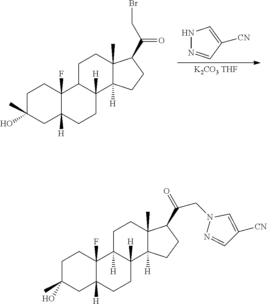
[K2CO3 THF].C12([H])C(F)(CCC(O)(C)C1)C1C([H])(CC2)C2([H])C(C)(CC1)C(C(CBr)=O)CC2.N1N=CC([CN])=C1.C12([H])C(F)(CCC(O)(C)C1)C1([H])C([H])(CC2)C2([H])C(C)(CC1)C(C(=O)CN1N=CC([CN])=C1)CC2
